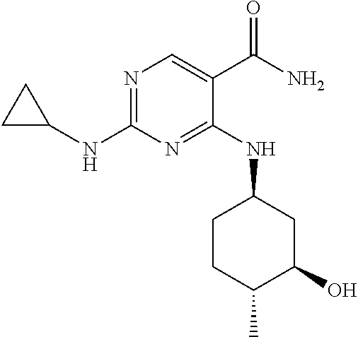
N1=C(NC2CC2)N=C(NC2CCC(C)C(O)C2)C(C(N)=O)=C1
